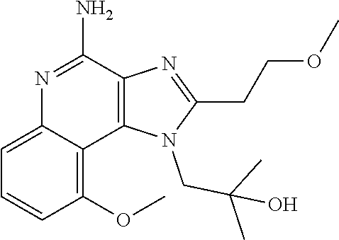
C1(OC)=C2C(=CC=C1)N=C(N)C1=C2N(CC(C)(C)O)C(CCOC)=N1
